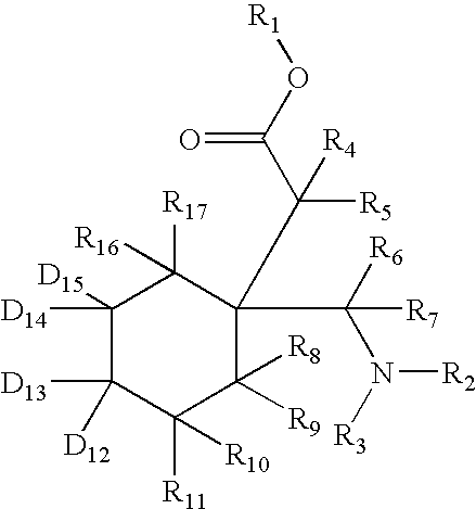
C1([D14])([D15])C([D13])([D12])C([R11])([R10])C([R9])([R8])C(C(C(O[R1])=O)([R5])[R4])(C([R6])(N([R3])[R2])[R7])C1([R17])[R16]
